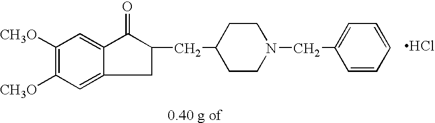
Cl.C1CN(CC2=CC=CC=C2)CCC1CC1CC2=CC([CH3O])=C([CH3O])C=C2C1=O
